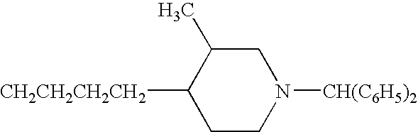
[CH2CH2CH2CH2]C1CCN([CH(C6H5)2])CC1C
